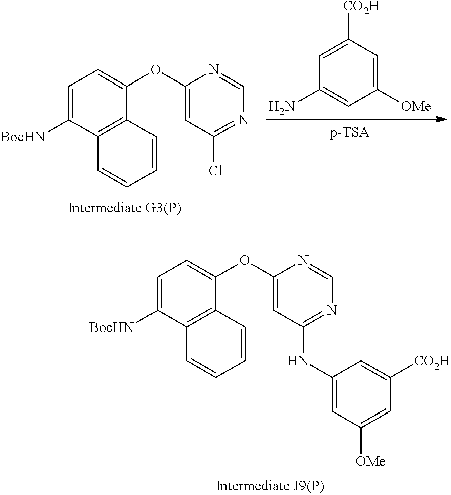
C1=C([BocHN])C2=C(C(OC3=CC(NC4=CC([OMe])=CC([CO2H])=C4)=NC=N3)=C1)C=CC=C2.C1([OMe])=CC([CO2H])=CC(N)=C1.C1=C([BocHN])C2=C(C(OC3=CC(Cl)=NC=N3)=C1)C=CC=C2
